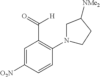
C1=C([O2N])C=CC(N2CC([NMe2])CC2)=C1C(=O)[H]
